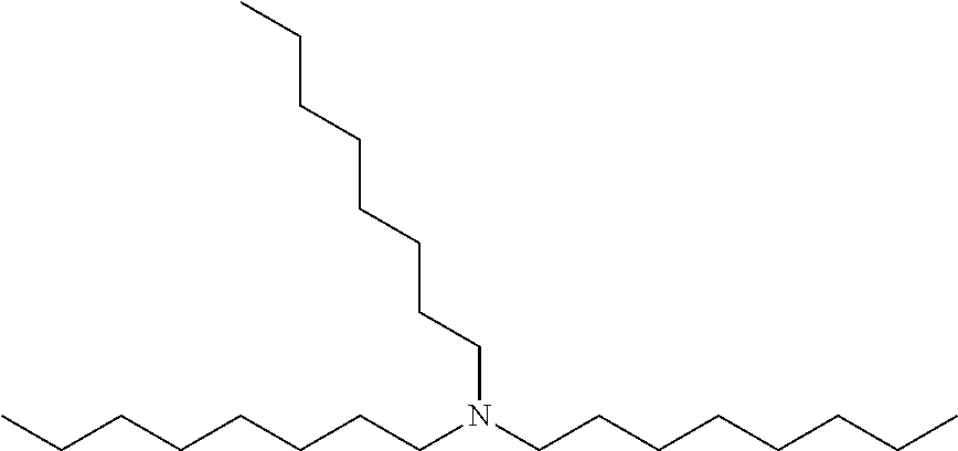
CCCCCCCCN(CCCCCCCC)CCCCCCCC
